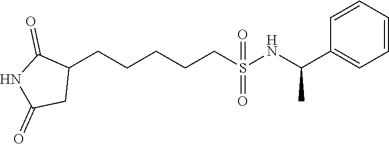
C1(CCCCCS(NC(C2=CC=CC=C2)C)(=O)=O)C(=O)NC(=O)C1
